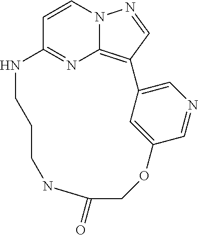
C12=C3C=NN1C=CC(=N2)NCCCNC(=O)COC1=CC3=CN=C1
